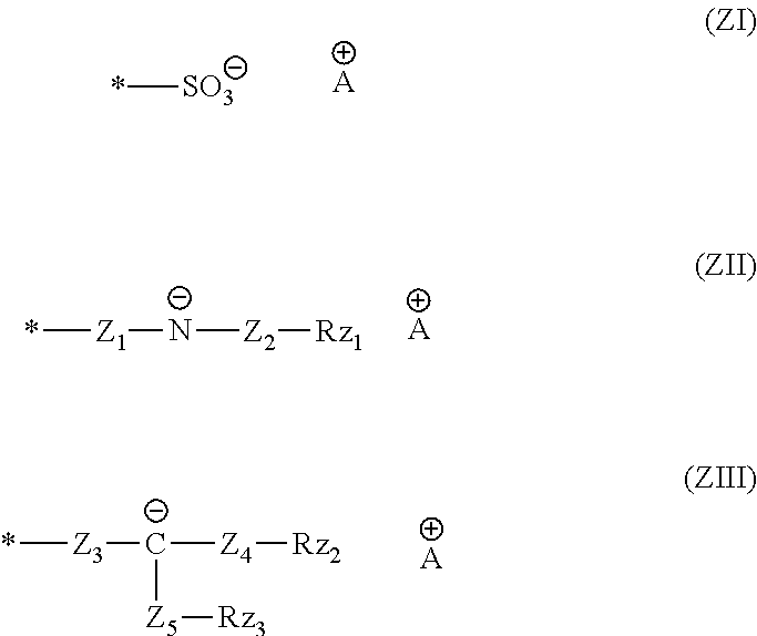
*[SO3].[A].*[Z1][N-][Z2][Rz1].[A].*[Z3][C-]([Z4][Rz2])[Z5][Rz3].[A]
